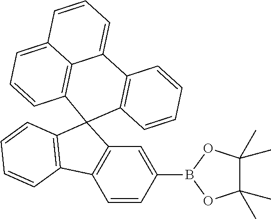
C1=CC(B2OC(C)(C)C(C)(C)O2)=CC2=C1C1=C(C23C2=C(C4=CC=CC5=CC=CC3=C45)C=CC=C2)C=CC=C1
